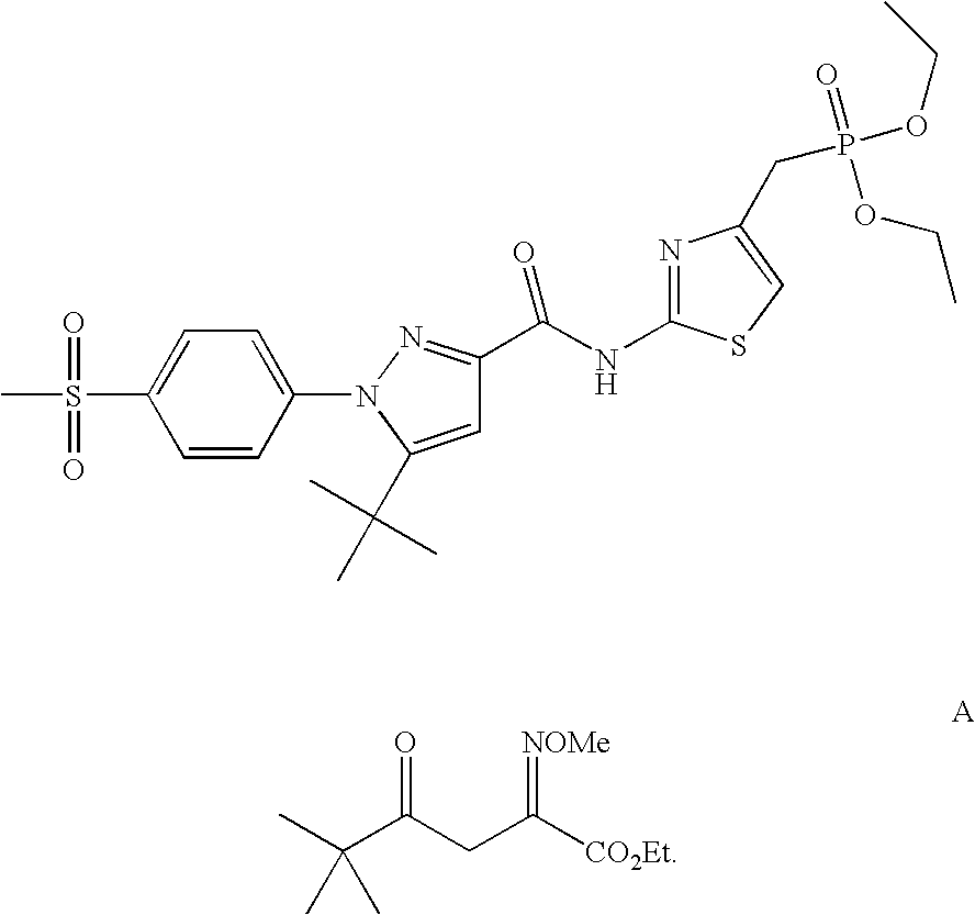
CS(=O)(=O)C1=CC=C(N2C(C(C)(C)C)=CC(C(NC3=NC(CP(OCC)(=O)OCC)=CS3)=O)=N2)C=C1.CC(C(CC([CO2Et])=[NOMe])=O)(C)C
